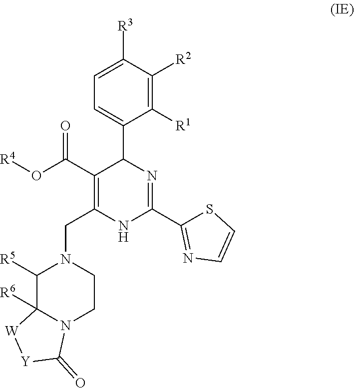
C1([R1])=C([R2])C([R3])=CC=C1C1C(C(=O)O[R4])=C(CN2C([R5])C3([R6])N(CC2)C(=O)[Y][W]3)NC(C2=NC=CS2)=N1
